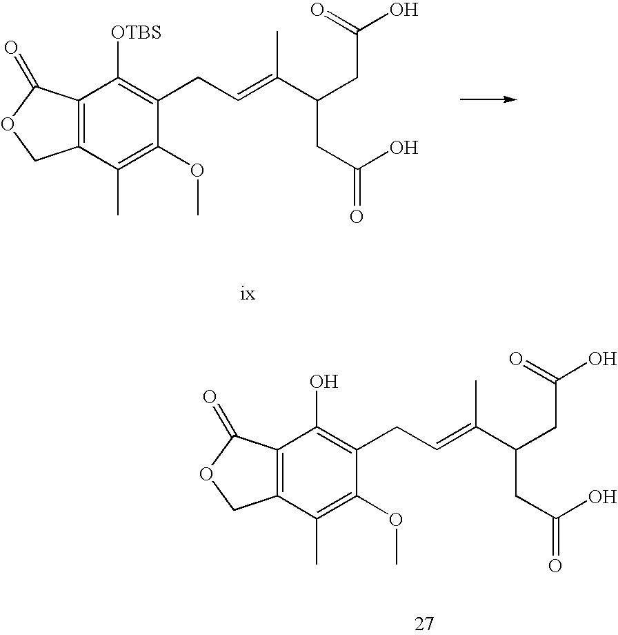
C12=C(C(C)=C(OC)C(CC=C(C(CC(O)=O)CC(O)=O)C)=C1[OTBS])COC2=O.C12=C(C(C)=C(OC)C(CC=C(C(CC(O)=O)CC(O)=O)C)=C1O)COC2=O
